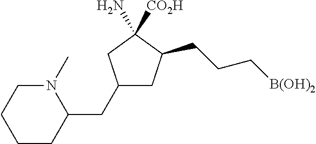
C1(CC2N(C)CCCC2)CC(CCC[B(OH)2])C(N)([CO2H])C1
